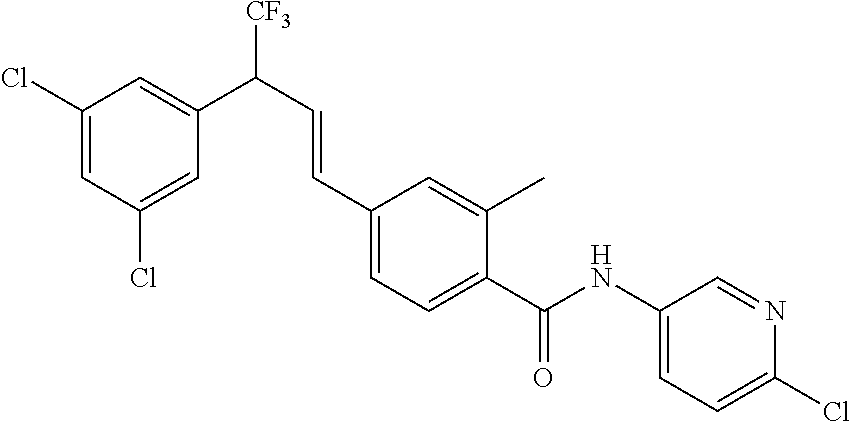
C1(Cl)=CC(C(C=CC2=CC=C(C(NC3=CC=C(Cl)N=C3)=O)C(C)=C2)[CF3])=CC(Cl)=C1
